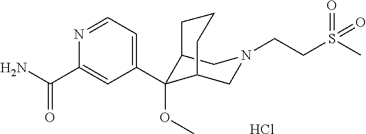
Cl.C1(C2(OC)C3CN(CCS(C)(=O)=O)CC2CCC3)=CC=NC(C(N)=O)=C1
